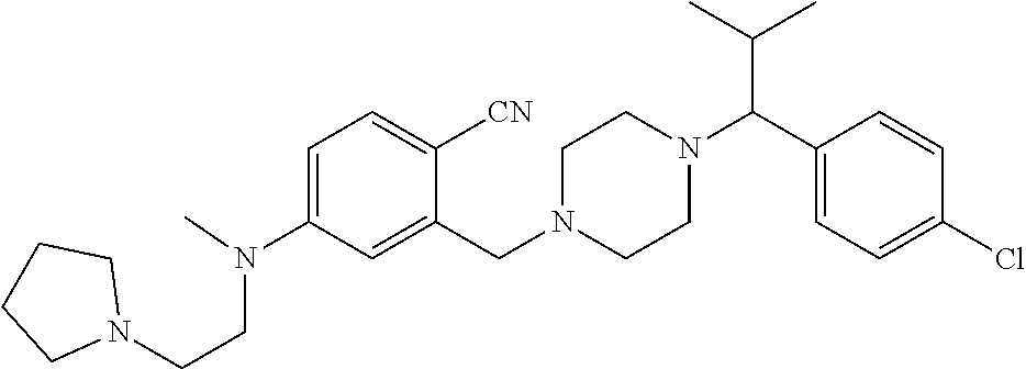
C1=C(N(C)CCN2CCCC2)C=C(CN2CCN(C(C3=CC=C(Cl)C=C3)C(C)C)CC2)C([CN])=C1
